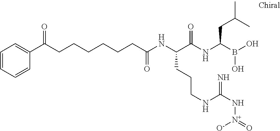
C(C(NC(C(NC(B(O)O)CC(C)C)=O)CCCNC(N[N+](=O)[O-])=N)=O)CCCCCC(C1=CC=CC=C1)=O
